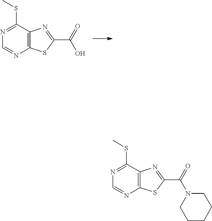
C12=C(C(SC)=NC=N1)N=C(C(=O)O)S2.C12=C(C(SC)=NC=N1)N=C(C(=O)N1CCCCC1)S2
